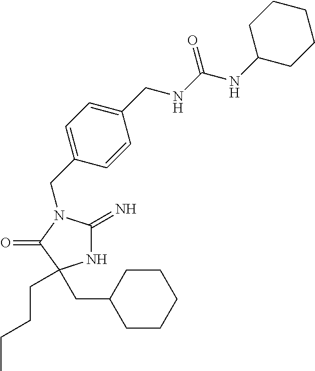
N1C(=N)N(CC2=CC=C(CNC(NC3CCCCC3)=O)C=C2)C(=O)C1(CCCC)CC1CCCCC1
